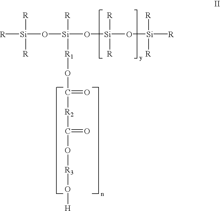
[R][Si](O[Si](O[Si](O[Si]([R])([R])[R])([R])[R])([R1]OC([R2]C(O[R3]O[H])=O)=O)[R])([R])[R]
